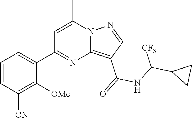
C12=C(C(=O)NC(C3CC3)[CF3])C=NN1C(C)=CC(C1=CC=CC([CN])=C1[OMe])=N2
